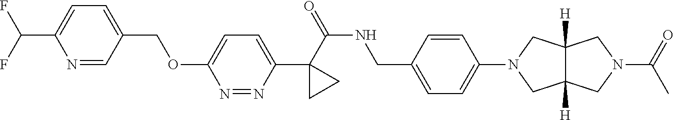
C(C1=CC=C(C(F)F)N=C1)OC1=CC=C(C2(C(NCC3=CC=C(N4CC5([H])C([H])(C4)CN(C(=O)C)C5)C=C3)=O)CC2)N=N1
